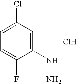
C1=C(Cl)C=C(NN)C(F)=C1.Cl
